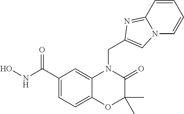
C1(C(NO)=O)=CC=C2C(=C1)N(CC1=CN3C=CC=CC3=N1)C(=O)C(C)(C)O2
